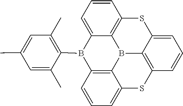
C12=C3C=CC=C1SC1=C4B2C2=C(C=CC=C2S3)B(C2=C(C)C=C(C)C=C2C)C4=CC=C1
